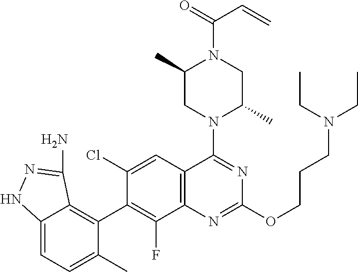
C12=CC=C(C)C(C3=C(F)C4=C(C=C3Cl)C(N3C(C)CN(C(=O)C=C)C(C)C3)=NC(OCCCN(CC)CC)=N4)=C1C(N)=NN2
